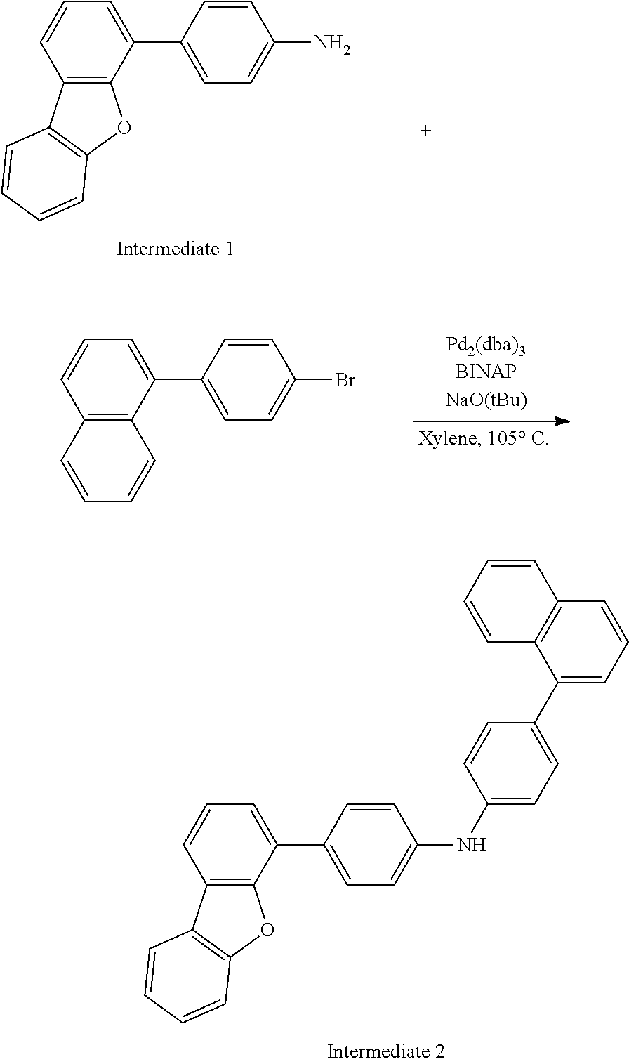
C12=C(C(C3=CC=C(N)C=C3)=CC=C1)OC1=C2C=CC=C1.C12=C(C(C3=CC=C(Br)C=C3)=CC=C1)C=CC=C2.C12=C(C(C3=CC=C(NC4=CC=C(C5=CC=CC6=C5C=CC=C6)C=C4)C=C3)=CC=C1)OC1=C2C=CC=C1
